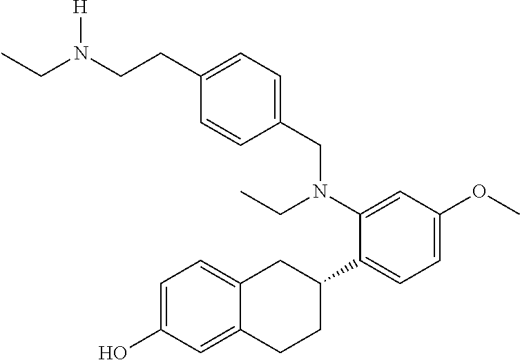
CCN(CCC1=CC=C(CN(C2=CC(OC)=CC=C2C2CC3=CC=C(O)C=C3CC2)CC)C=C1)[H]
